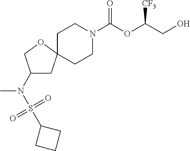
C1CN(C(OC(CO)[CF3])=O)CCC12CC(N(S(C1CCC1)(=O)=O)C)CO2
